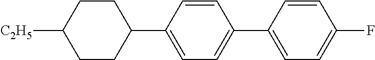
C1CC(C2=CC=C(C3=CC=C(F)C=C3)C=C2)CCC1[C2H5]
